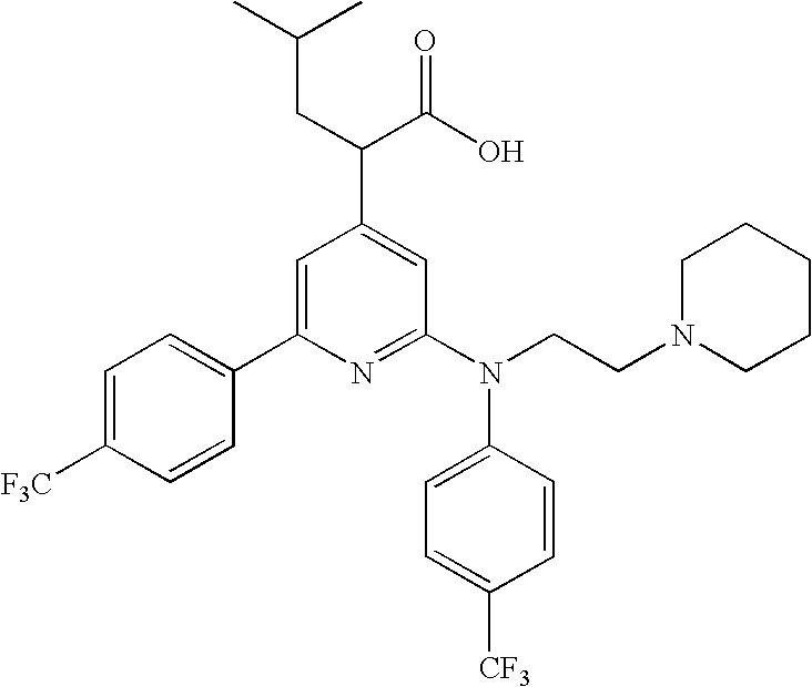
C1(C2=CC(C(C(O)=O)CC(C)C)=CC(N(CCN3CCCCC3)C3=CC=C([CF3])C=C3)=N2)=CC=C([F3C])C=C1
